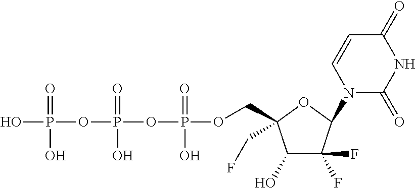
C1(O)C(F)(F)C(N2C(=O)NC(=O)C=C2)OC1(COP(OP(OP(O)(=O)O)(=O)O)(=O)O)CF
